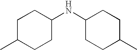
C1(NC2CCC(C)CC2)CCC(C)CC1
